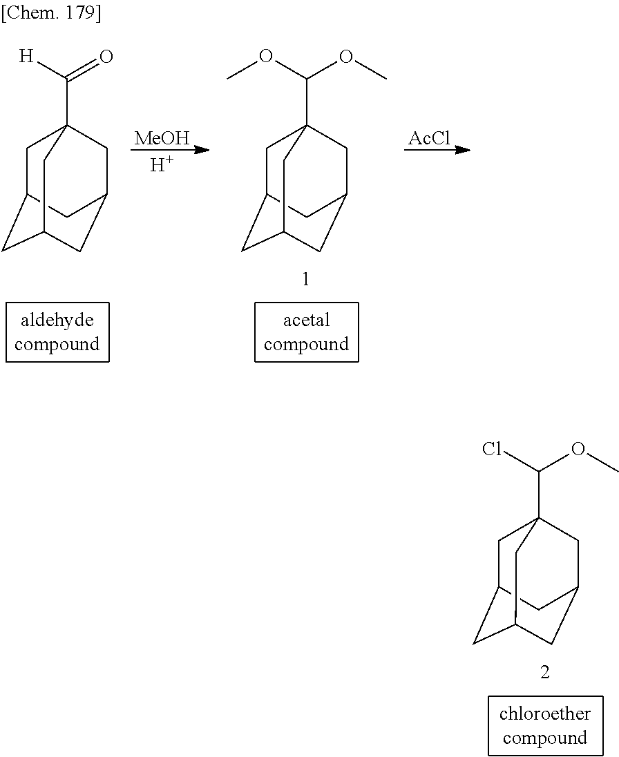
[MeOH].[H].C1C2CC3CC(CC1(C([H])=O)C3)C2.C1C2CC3CC(CC1(C(OC)OC)C3)C2.[AcCl].C1C2CC3CC(CC1(C(Cl)OC)C3)C2
